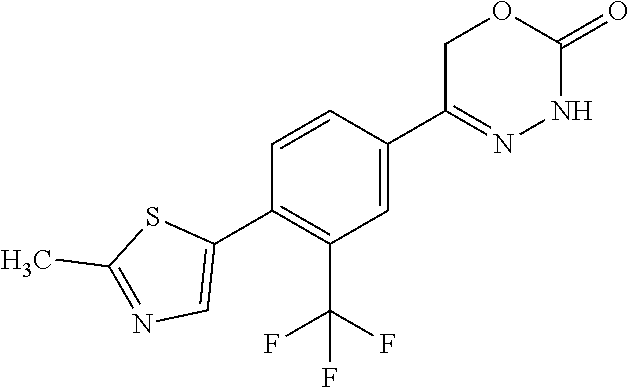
FC(F)(C1=C(C2=CN=C(C)S2)C=CC(C2=NNC(=O)OC2)=C1)F
